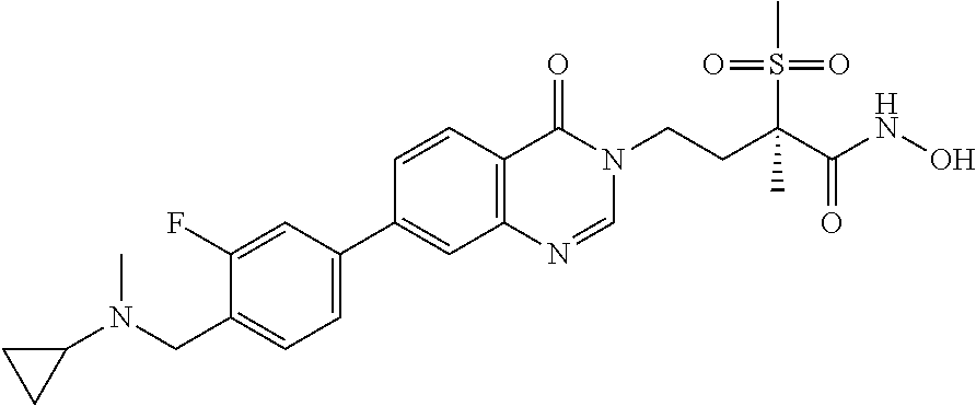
C1(F)=CC(C2=CC3=C(C=C2)C(=O)N(CCC(C(NO)=O)(S(=O)(=O)C)C)C=N3)=CC=C1CN(C1CC1)C
